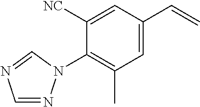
C1=NN(C2=C(C)C=C(C=C)C=C2[NC])C=N1
